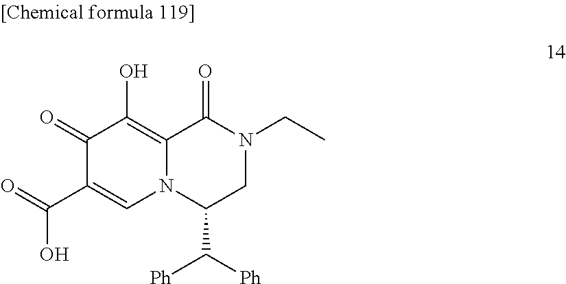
C1(=O)C(C(O)=O)=CN2C(=C1O)C(=O)N(CC)CC2C([Ph])[Ph]
